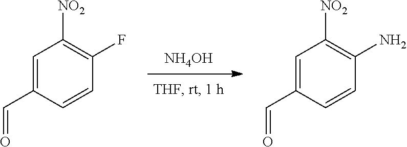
[NH4OH].C1=C(C=O)C=CC(F)=C1[NO2].C1=C(C=O)C=CC(N)=C1[NO2]
